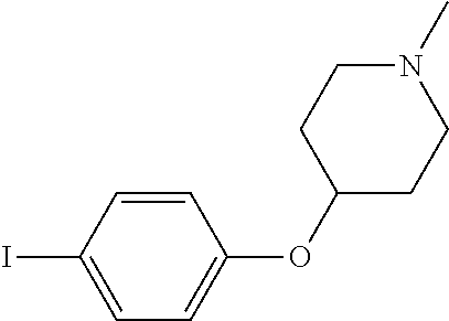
C1=CC(I)=CC=C1OC1CCN(C)CC1
